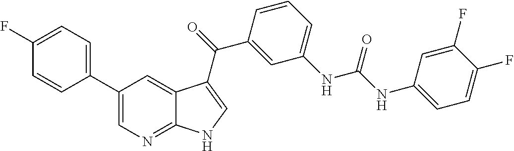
C1(C2=CC=C(F)C=C2)=CN=C2C(=C1)C(C(=O)C1=CC(NC(NC3=CC=C(F)C(F)=C3)=O)=CC=C1)=CN2
